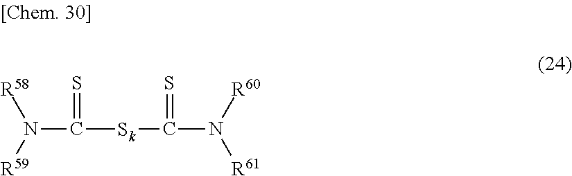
C(N([R59])[R58])([Sk]C(=S)N([R60])[R61])=S
